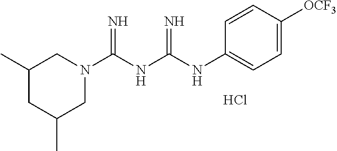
Cl.C1(C)CC(C)CN(C(NC(NC2=CC=C([OCF3])C=C2)=N)=N)C1
